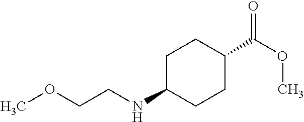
C1C(NCCOC)CCC(C(OC)=O)C1
